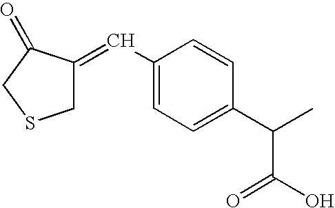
C1(C=C2CSCC2=O)=CC=C(C(C)C(O)=O)C=C1
